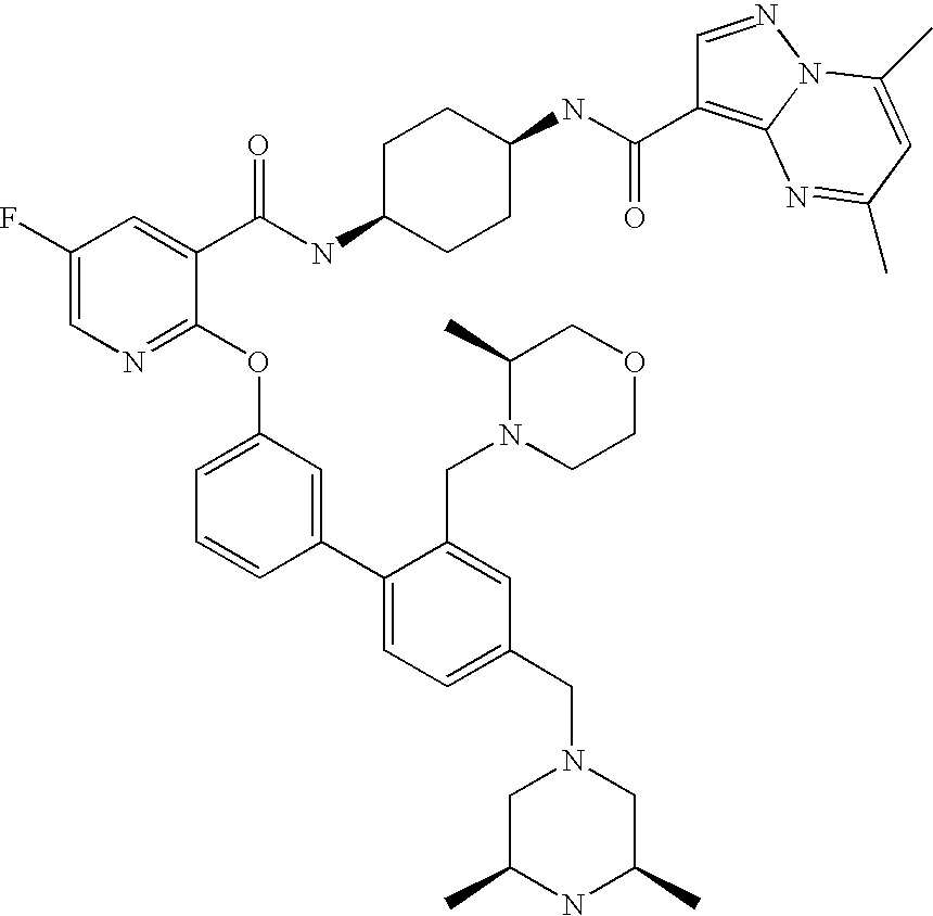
C1(F)=CN=C(OC2=CC=CC(C3=CC=C(CN4CC(C)NC(C)C4)C=C3CN3CCOCC3C)=C2)C(C(NC2CCC(NC(=O)C3=C4N(N=C3)C(C)=CC(C)=N4)CC2)=O)=C1
